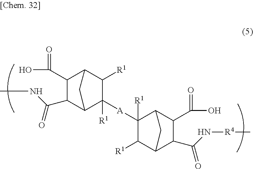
C1(C(=O)O)C(C(=O)NC)C2C([A]C3([R1])C([R1])C4C(C(=O)N[R4]C)C(C(=O)O)C3C4)([R1])C([R1])C1C2
